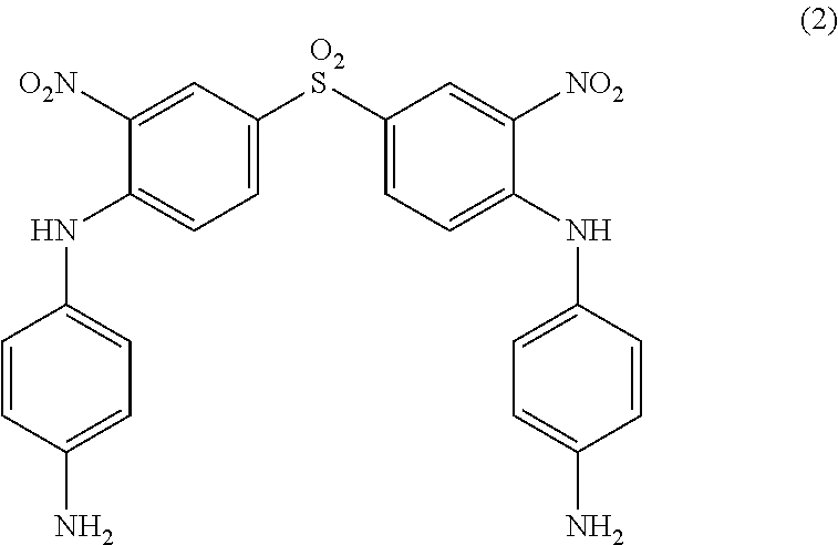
C1([O2N])=CC([O2S]C2=CC=C(NC3=CC=C(N)C=C3)C([NO2])=C2)=CC=C1NC1=CC=C(N)C=C1
